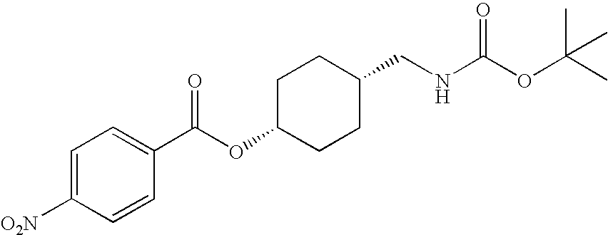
C1=C([O2N])C=CC(C(=O)OC2CCC(CNC(OC(C)(C)C)=O)CC2)=C1
